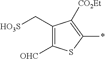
C1([OHC])=C(C[HO3S])C([CO2Et])=C(*)S1
